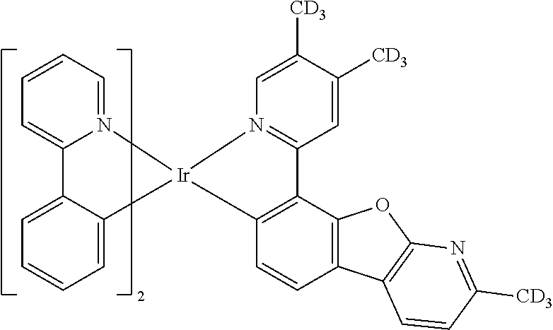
C1=CC=N2C(=C1)C1=CC=CC=C1[Ir]21N2=C(C=C([CD3])C([CD3])=C2)C2=C1C=CC1=C2OC2=C1C=CC([CD3])=N2
